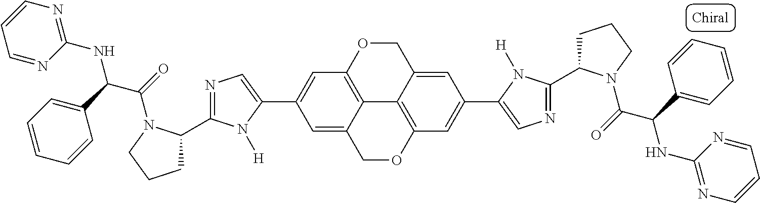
C12=C3OCC4=CC(C5=CN=C(C6CCCN6C(=O)C(C6=CC=CC=C6)NC6=NC=CC=N6)N5[H])=CC(=C14)OCC2=CC(C1=CN=C(C2CCCN2C(=O)C(C2=CC=CC=C2)NC2=NC=CC=N2)N1[H])=C3
